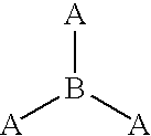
[A]B([A])[A]
